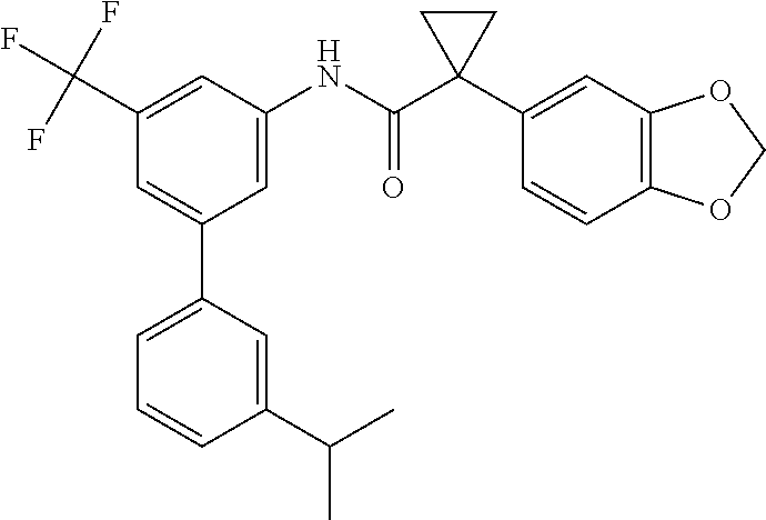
C1=C(C2=CC=CC(C(C)C)=C2)C=C(NC(C2(C3=CC4=C(C=C3)OCO4)CC2)=O)C=C1C(F)(F)F
